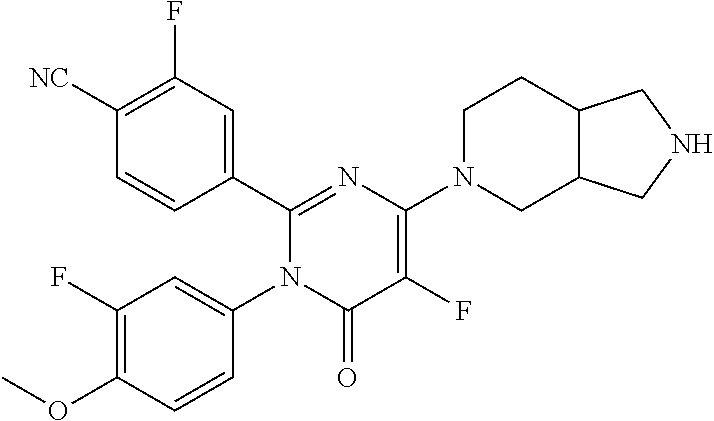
C1(C2=CC(F)=C([CN])C=C2)=NC(N2CC3C(CC2)CNC3)=C(F)C(=O)N1C1=CC(F)=C(OC)C=C1
